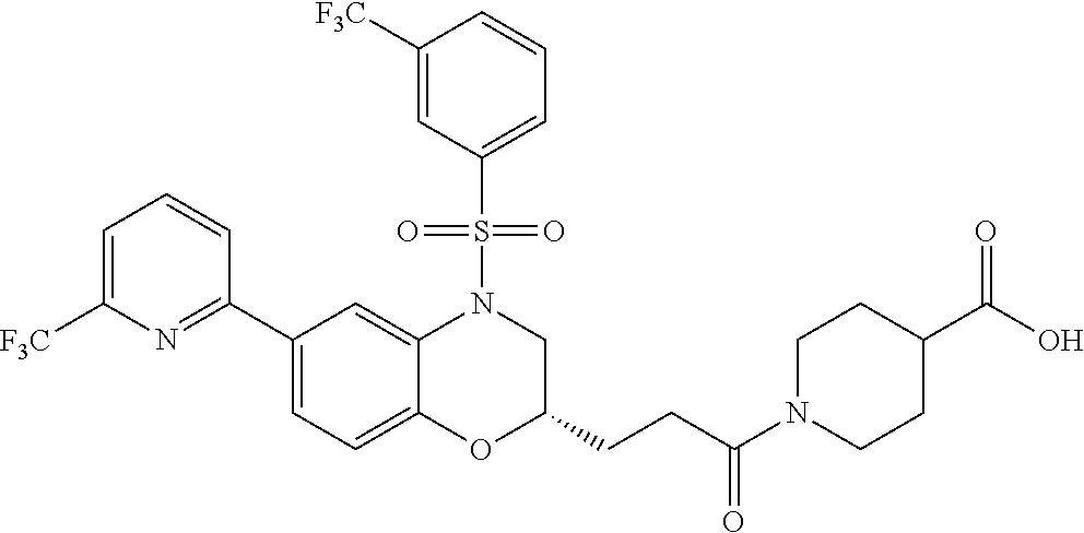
C1=C([F3C])N=C(C2=CC=C3C(=C2)N(S(C2=CC=CC([F3C])=C2)(=O)=O)CC(CCC(N2CCC(C(O)=O)CC2)=O)O3)C=C1
